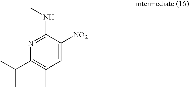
N1=C(NC)C([NO2])=CC(C)=C1C(C)C
